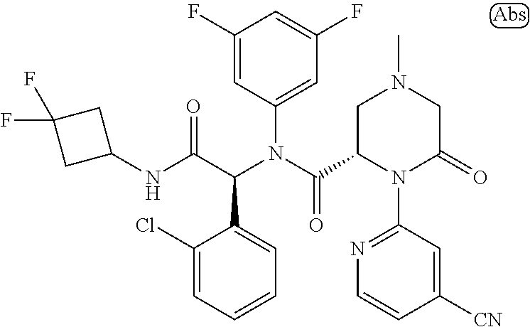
C1(F)=CC(N(C(C2CN(C)CC(=O)N2C2=NC=CC([CN])=C2)=O)C(C(NC2CC(F)(F)C2)=O)C2=CC=CC=C2Cl)=CC(F)=C1
